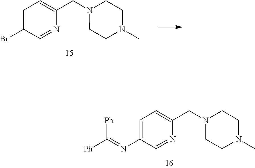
C1=C(Br)C=NC(CN2CCN(C)CC2)=C1.C1=C(N=C([Ph])[Ph])C=NC(CN2CCN(C)CC2)=C1
